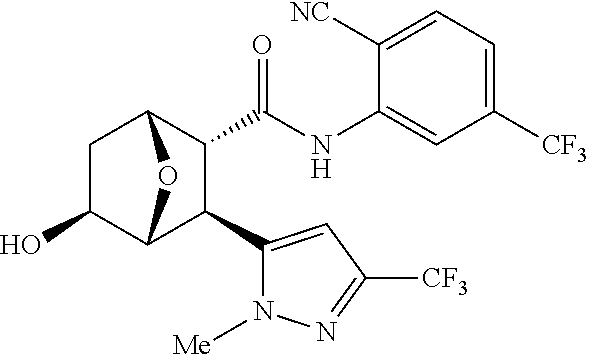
OC1CC2C(C(NC3=CC([CF3])=CC=C3[NC])=O)C(C3=CC([CF3])=NN3[Me])C1O2
